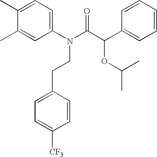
C1(C)=CC=C(N(C(C(C2=CC=CC=C2)OC(C)C)=O)CCC2=CC=C([CF3])C=C2)C=C1C
